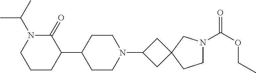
C1(C2CCN(C3CC4(C3)CCN(C(OCC)=O)C4)CC2)C(=O)N(C(C)C)CCC1
